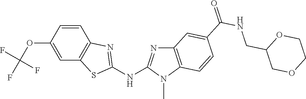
O(C1=CC2=C(C=C1)N=C(NC1=NC3=C(N1C)C=CC(C(NCC1COCCO1)=O)=C3)S2)C(F)(F)F
